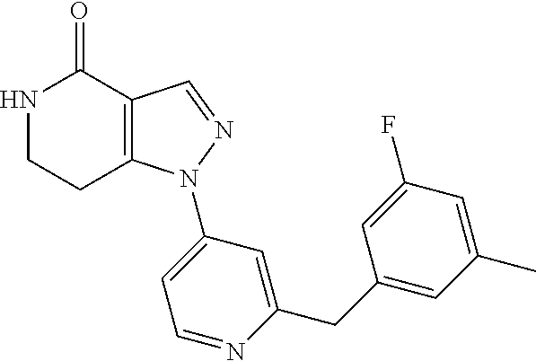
C12=C(C=NN1C1=CC=NC(CC3=CC(C)=CC(F)=C3)=C1)C(=O)NCC2
